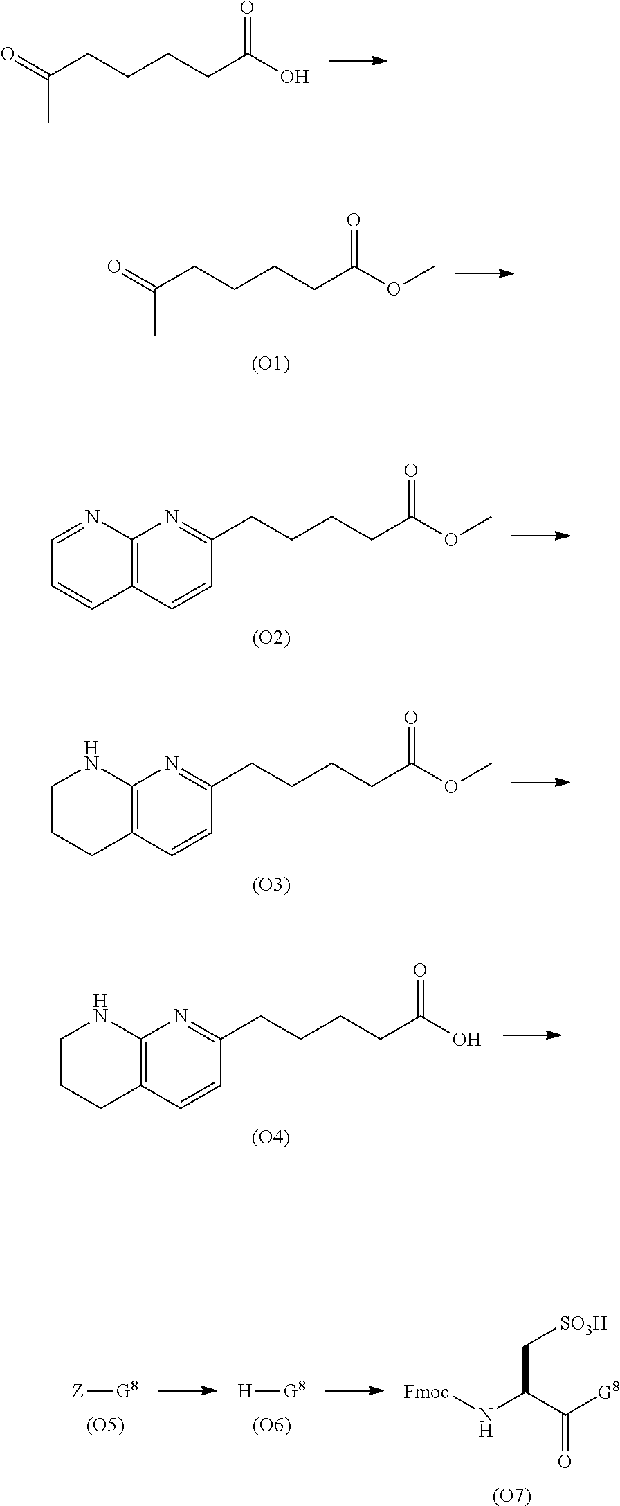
OC(CCCCC(=O)C)=O.O(C(CCCCC(=O)C)=O)C.[(O1)].O(C(CCCCC1=NC2=C(C=C1)C=CC=N2)=O)C.[(O2)].O(C(CCCCC1=NC2=C(C=C1)CCCN2)=O)C.[(O3)].OC(CCCCC1=NC2=C(C=C1)CCCN2)=O.[(O4)].[Z][G8].[(O5)].[H][G8].[(O6)].C(=O)(C(N[Fmoc])C[SO3H])[G8].[(O7)]
